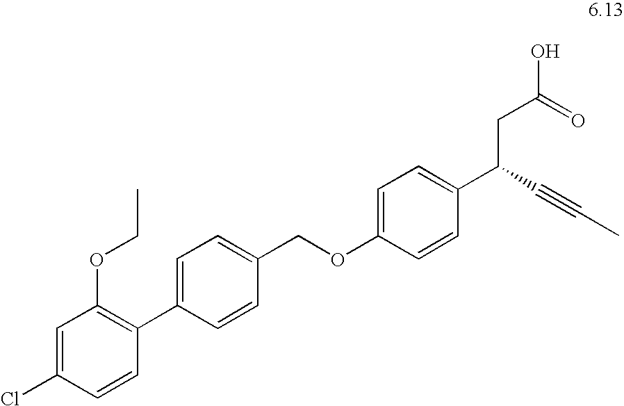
C1=C(Cl)C=CC(C2=CC=C(COC3=CC=C(C(C#CC)CC(O)=O)C=C3)C=C2)=C1OCC
